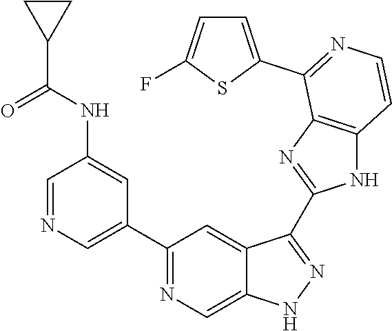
C1=NC=C(C2=NC=C3C(=C2)C(C2=NC4=C(N2)C=CN=C4C2=CC=C(F)S2)=NN3)C=C1NC(C1CC1)=O
